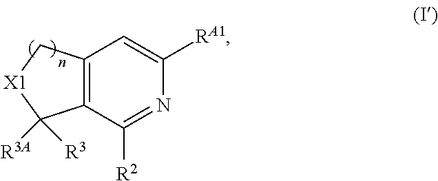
C12=C(C([R2])=NC([RA1])=C1)C([R3])([R3A])[X1]C2
